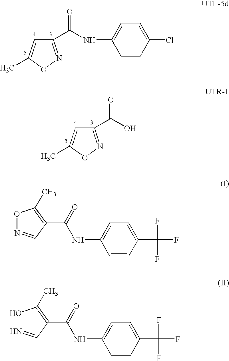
C1(C(NC2=CC=C(Cl)C=C2)=O)=NOC(C)=C1.C1(C(O)=O)=NOC(C)=C1.O1N=CC(C(=O)NC2=CC=C(C(F)(F)F)C=C2)=C1C.OC(=C(C=N)C(=O)NC1=CC=C(C(F)(F)F)C=C1)C
